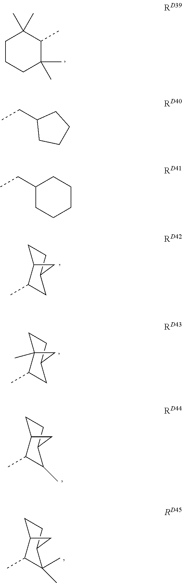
C1CCC(C)(C)C(C)C1(C)C.C1CC2C(C)CC1C2.C1CC2(C)C(C)CC1C2.C1CC2C(C)C(C)C1C2.C1CC2C(C)C(C)(C)C1C2.CCC1CCCC1.CCC1CCCCC1
